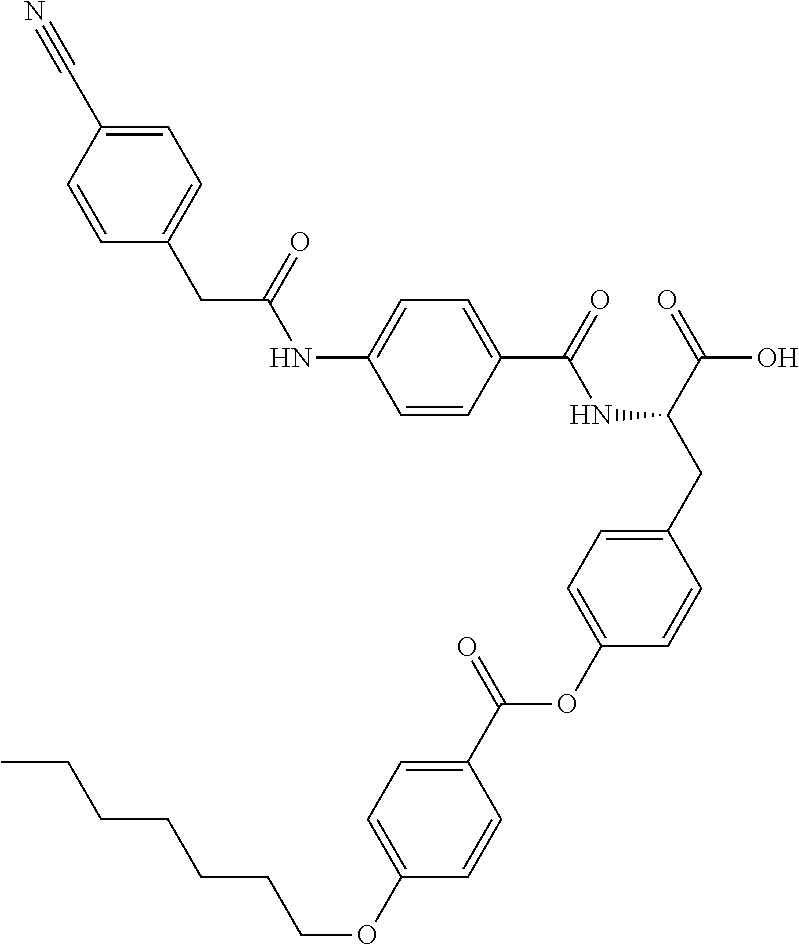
C1=CC(C(=O)NC(CC2=CC=C(OC(C3=CC=C(OCCCCCCC)C=C3)=O)C=C2)C(=O)O)=CC=C1NC(CC1=CC=C(C#N)C=C1)=O
